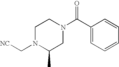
C1N(C[NC])C(C)CN(C(C2=CC=CC=C2)=O)C1
